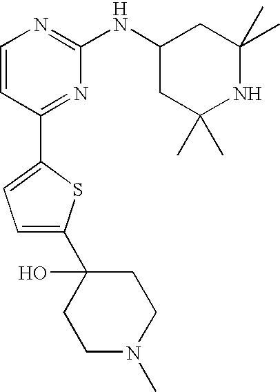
C1=CC(C2=CC=C(C3(O)CCN(C)CC3)S2)=NC(NC2CC(C)(C)NC(C)(C)C2)=N1
